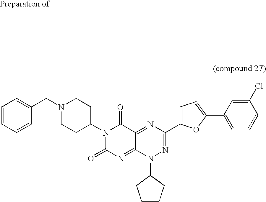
N1=C2C(=NC(=O)N(C3CCN(CC4=CC=CC=C4)CC3)C2=O)N(C2CCCC2)N=C1C1=CC=C(C2=CC=CC(Cl)=C2)O1
